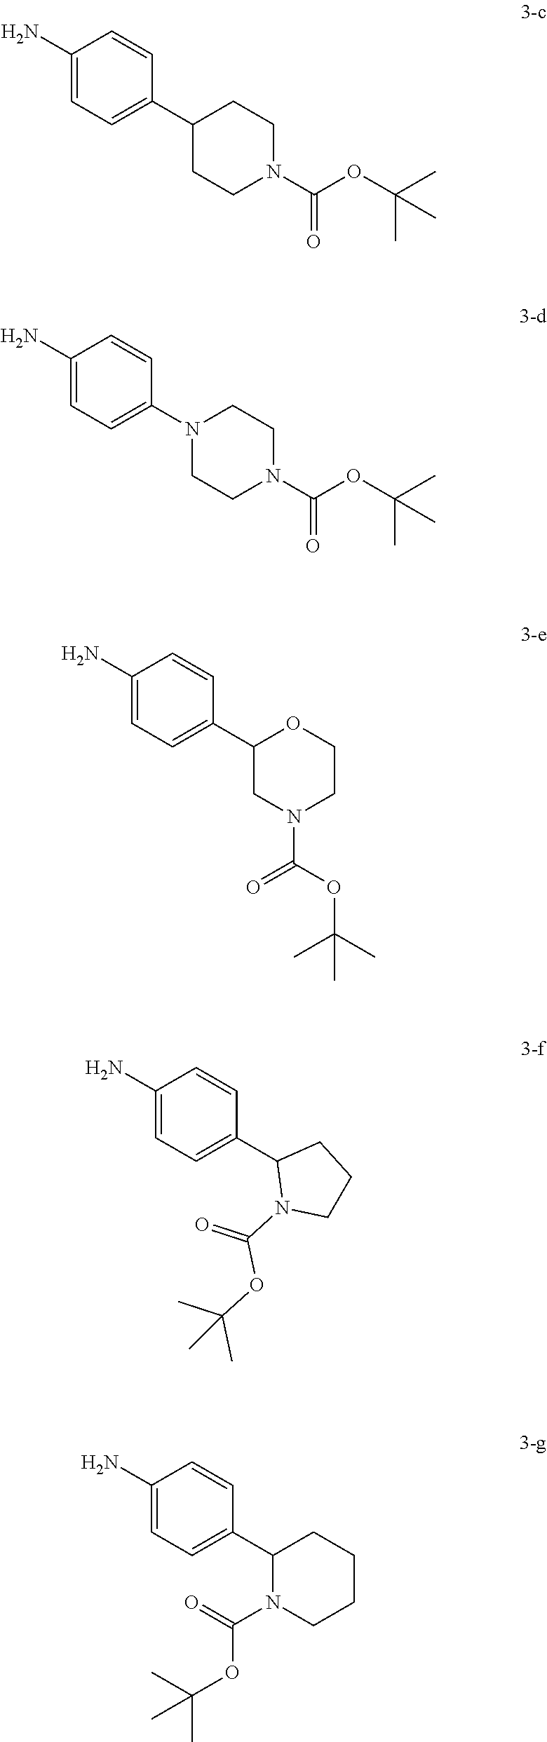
C1(N)=CC=C(C2CCN(C(OC(C)(C)C)=O)CC2)C=C1.C1(N)=CC=C(N2CCN(C(OC(C)(C)C)=O)CC2)C=C1.C1(N)=CC=C(C2CN(C(OC(C)(C)C)=O)CCO2)C=C1.C1(N)=CC=C(C2N(C(=O)OC(C)(C)C)CCC2)C=C1.C1(N)=CC=C(C2N(C(=O)OC(C)(C)C)CCCC2)C=C1
